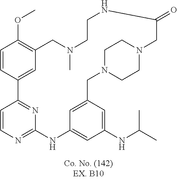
C1=CC2=NC(=N1)NC1=CC(NC(C)C)=CC(=C1)CN1CCN(CC1)CC(=O)NCCN(C)CC1=C(OC)C=CC2=C1
